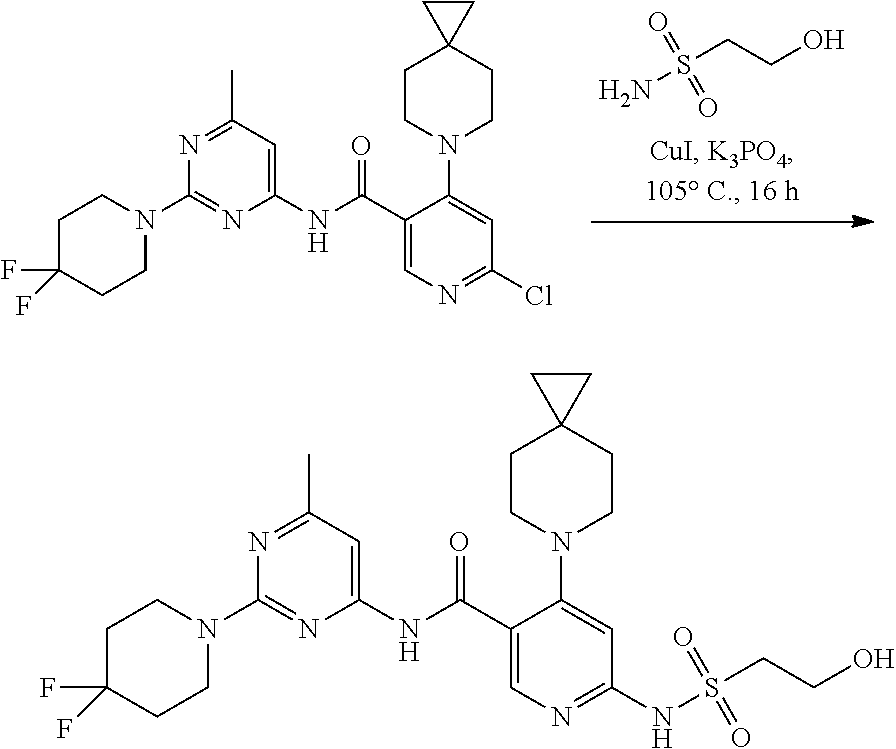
NS(CCO)(=O)=O.C1(NC(C2=CN=C(Cl)C=C2N2CCC3(CC2)CC3)=O)=CC(C)=NC(N2CCC(F)(F)CC2)=N1.C1(NC(C2=CN=C(NS(CCO)(=O)=O)C=C2N2CCC3(CC2)CC3)=O)=CC(C)=NC(N2CCC(F)(F)CC2)=N1
